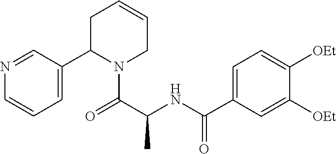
C1(C(=O)NC(C(=O)N2C(C3=CC=CN=C3)CC=CC2)C)=CC=C([OEt])C([OEt])=C1
